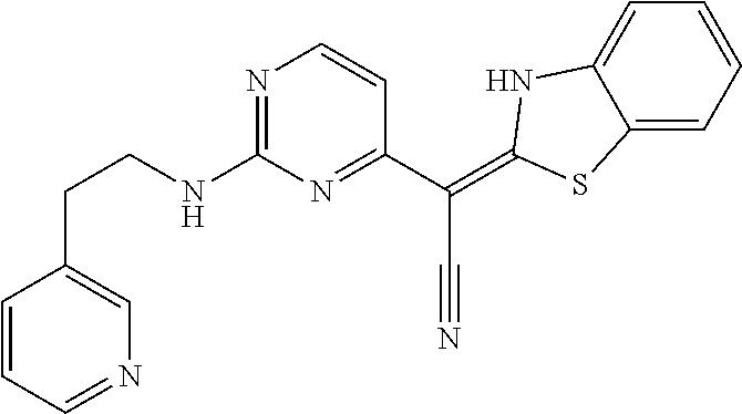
C1=CC=NC=C1CCNC1=NC=CC(C(=C2SC3=CC=CC=C3N2)C#N)=N1
